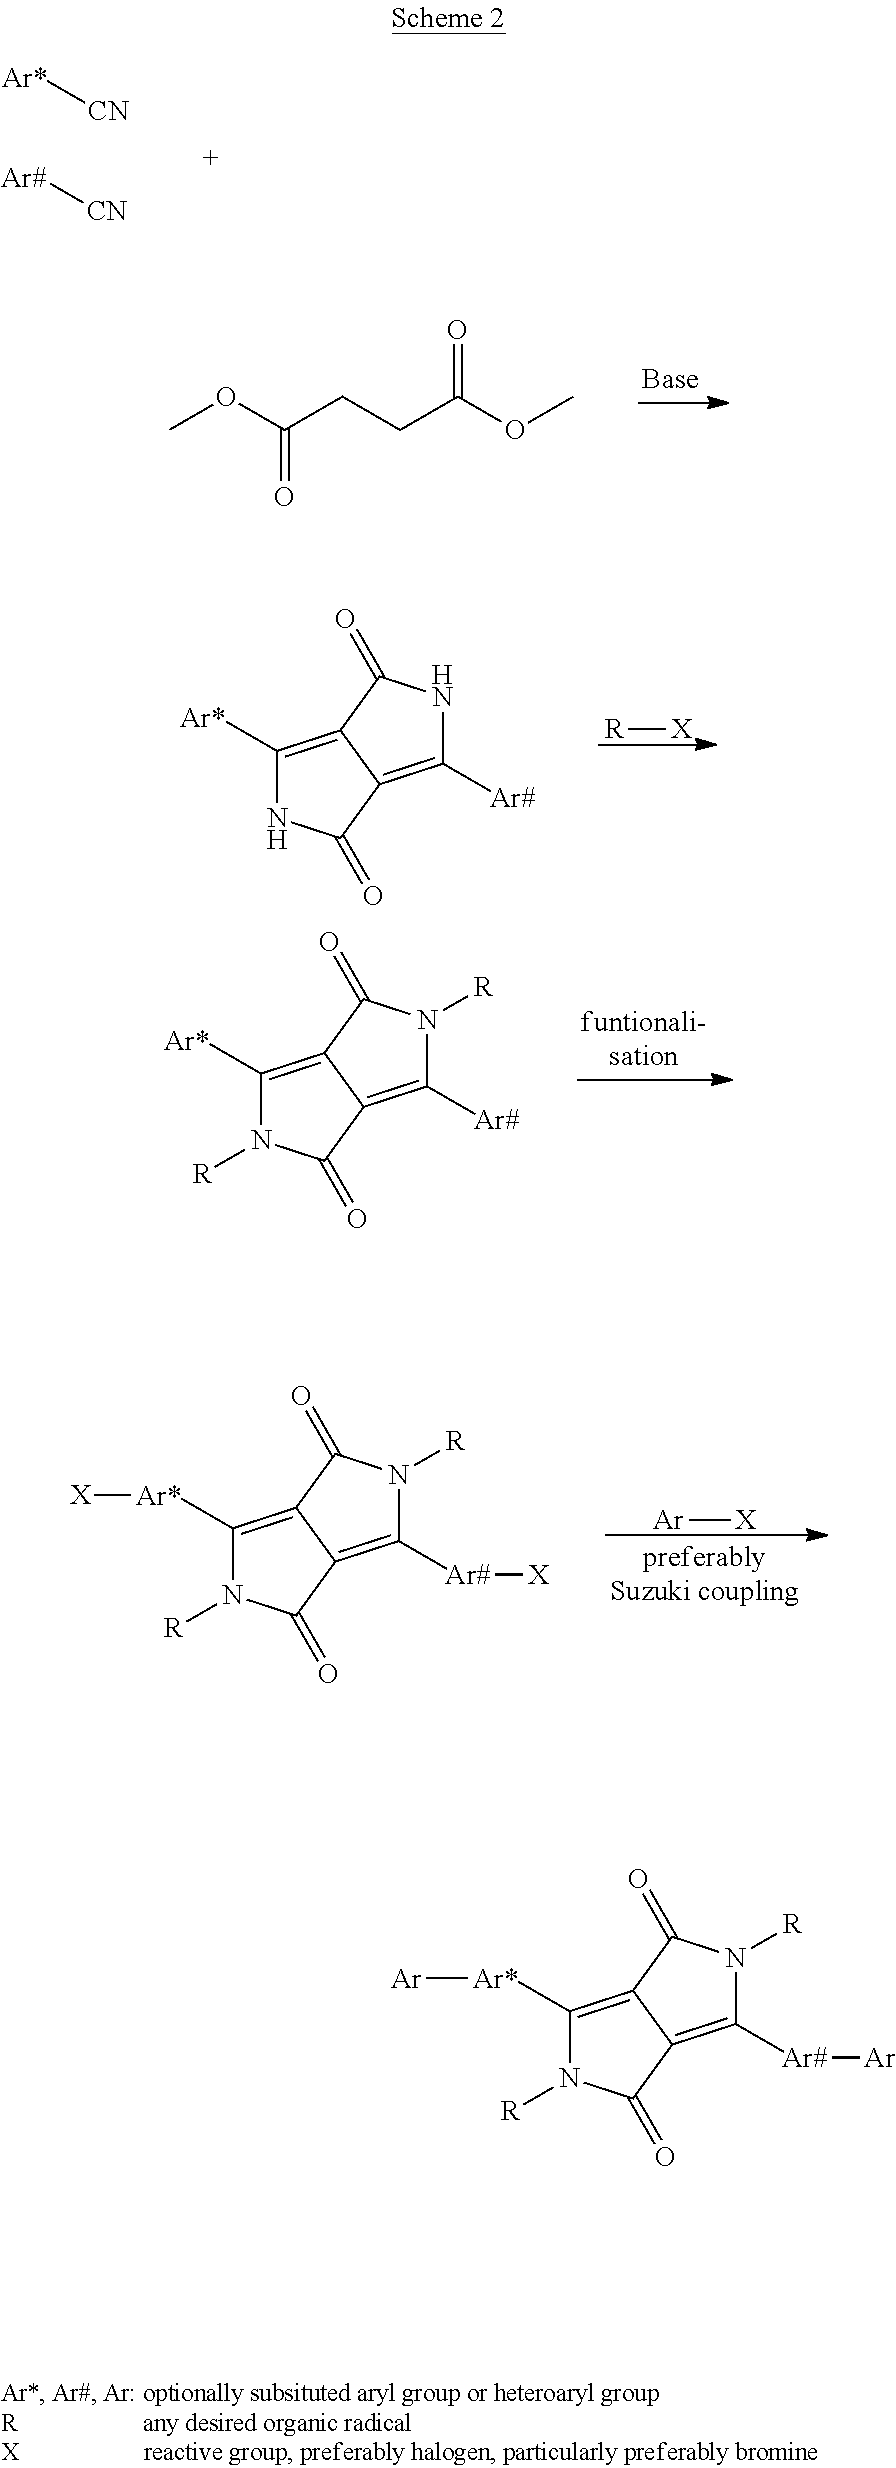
COC(CCC(OC)=O)=O.[R][X].C1([Ar*])=C2C(=C([Ar#])NC2=O)C(=O)N1.C1([Ar*])=C2C(=C([Ar#])N([R])C2=O)C(=O)N1[R].[Ar][X].C1([Ar*][X])=C2C(=C([Ar#][X])N([R])C2=O)C(=O)N1[R].[Ar*][CN].[Ar#][CN].C1([Ar*][Ar])=C2C(=C([Ar#][Ar])N([R])C2=O)C(=O)N1[R]
